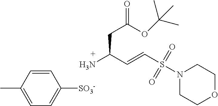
N1(S(C=CC(N)CC(=O)OC(C)(C)C)(=O)=O)CCOCC1.C1=CC(C)=CC=C1[SO3-]
